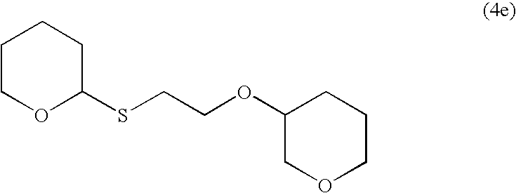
C1COC(SCCOC2COCCC2)CC1
